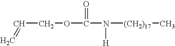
C(=C)COC(=O)N([H])[(CH2)17]C
